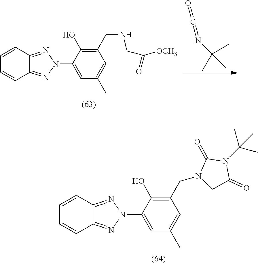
C1=CC2=NN(C3=CC(C)=CC(CN4CC(=O)N(C(C)(C)C)C4=O)=C3O)N=C2C=C1.C1=CC2=NN(C3=CC(C)=CC(CNCC([OCH3])=O)=C3O)N=C2C=C1.N(C(C)(C)C)=C=O
